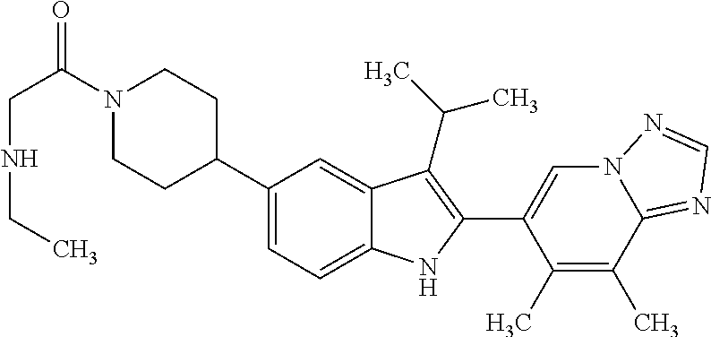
N1(C(CNCC)=O)CCC(C2=CC=C3C(=C2)C(C(C)C)=C(C2=CN4C(=NC=N4)C(C)=C2C)N3)CC1
